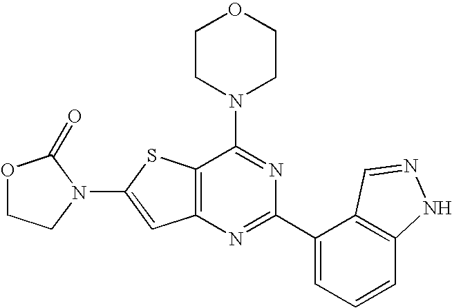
C1CN(C2=NC(C3=CC=CC4=C3C=NN4)=NC3=C2SC(N2CCOC2=O)=C3)CCO1
